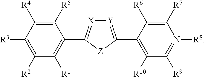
C1([R5])=C([R4])C([R3])=C([R2])C([R1])=C1C1=[X][Y]=C(C2=C([R10])C([R9])=N([R8])C([R7])=C2[R6])[Z]1
